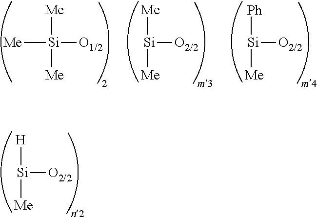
[H][Si]([O2/2])[Me].[Me][Si]([O2/2])[Me].[Me][Si]([Me])([O1/2])[Me].[Ph][Si]([O2/2])[Me]
